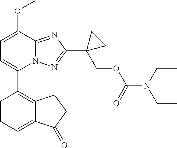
C1=C(OC)C2=NC(C3(COC(N(CC)CC)=O)CC3)=NN2C(C2=C3C(=CC=C2)C(=O)CC3)=C1
